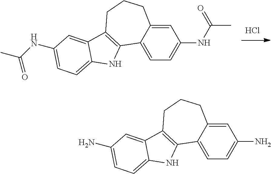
Cl.C12=CC=C(NC(=O)C)C=C1CCCC1=C2NC2=CC=C(NC(=O)C)C=C12.C12=CC=C(N)C=C1CCCC1=C2NC2=CC=C(N)C=C12
